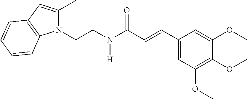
N1(CCN(C(C=CC2=CC(OC)=C(OC)C(OC)=C2)=O)[H])C(C)=CC2=C1C=CC=C2
